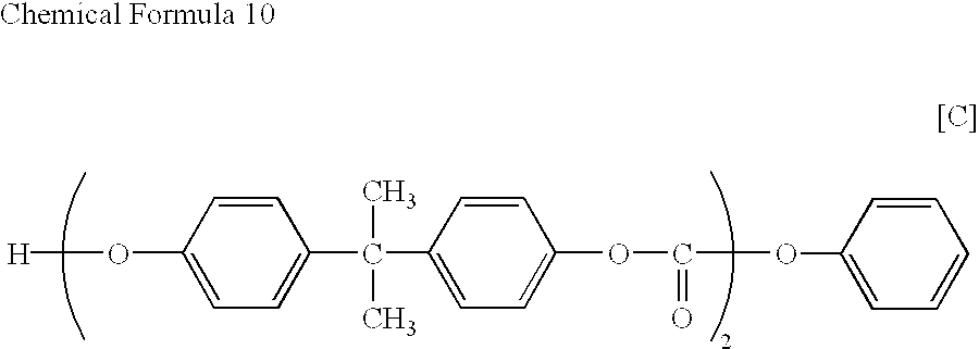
C1=CC(O[H])=CC=C1C(C1=CC=C(OC(=O)OC2=CC=CC=C2)C=C1)(C)C
